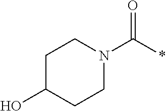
C1C(O)CCN(C(*)=O)C1
